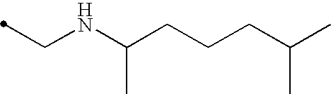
C(NC(CCCC(C)C)C)C
